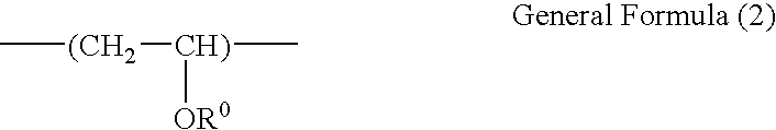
C[(CH2][CH)](C)[OR0]
